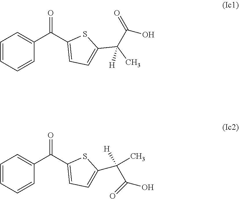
C1=CC=CC(C(C2=CC=C(C(C)([H])C(O)=O)S2)=O)=C1.C1=CC=CC(C(C2=CC=C(C(C(O)=O)([H])C)S2)=O)=C1
